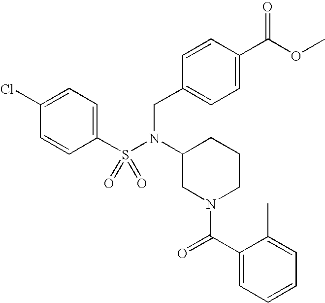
C1(Cl)=CC=C(S(=O)(=O)N(CC2=CC=C(C(OC)=O)C=C2)C2CN(C(C3=CC=CC=C3C)=O)CCC2)C=C1
